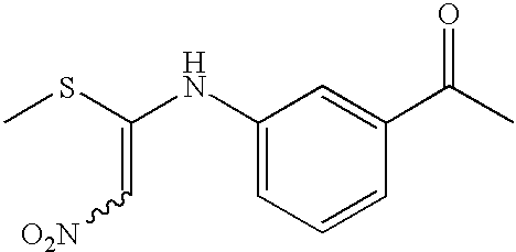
CSC(NC1=CC=CC(C(C)=O)=C1)=C[O2N]
